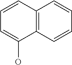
C12=C(C=CC=C1)C(O)=CC=C2
